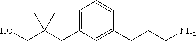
C1=C(CC(CO)(C)C)C=C(CCCN)C=C1
